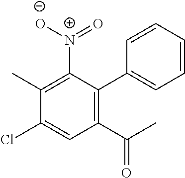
C1(C)=C([N+](=O)[O-])C(C2=CC=CC=C2)=C(C(C)=O)C=C1Cl
